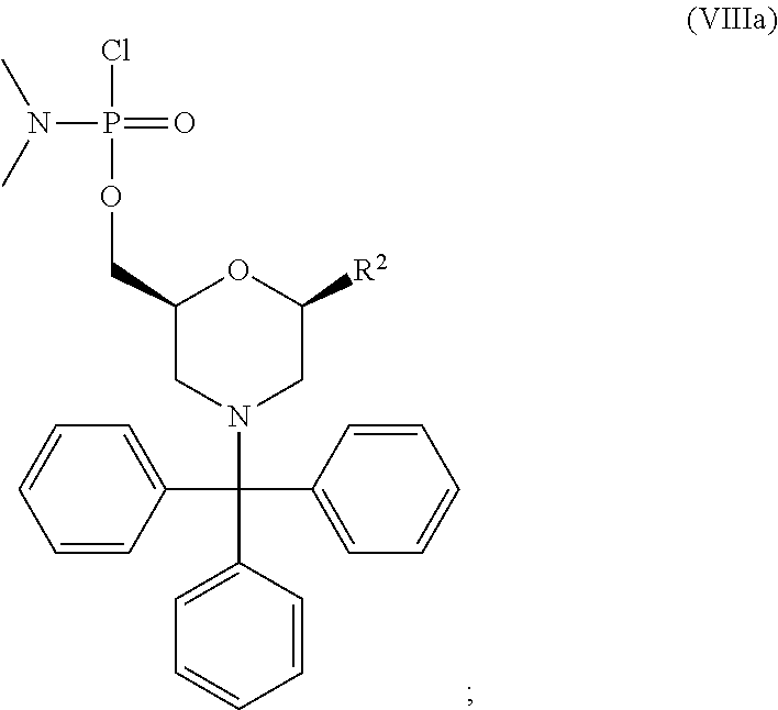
C1=CC(C(C2=CC=CC=C2)(N2CC([R2])OC(COP(Cl)(=O)N(C)C)C2)C2=CC=CC=C2)=CC=C1
